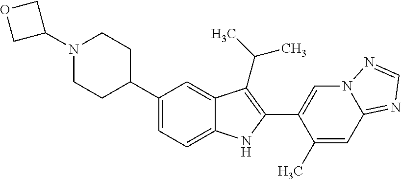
C1(C2CCN(C3COC3)CC2)=CC=C2C(=C1)C(C(C)C)=C(C1=CN3C(=NC=N3)C=C1C)N2
